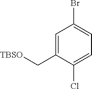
C1=C(C[TBSO])C(Cl)=CC=C1Br
